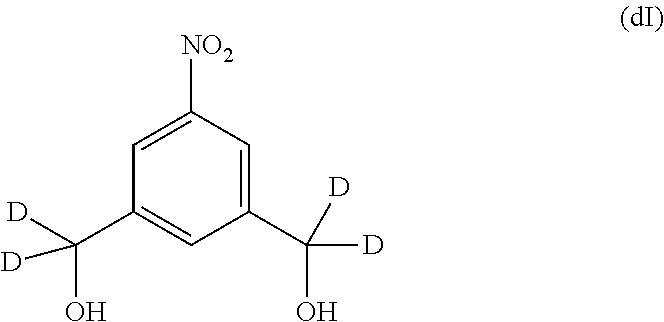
C1=C([NO2])C=C(C(O)([D])[D])C=C1C(O)([D])[D]
